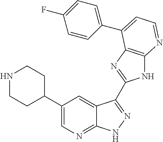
C1(C2=CN=C3C(=C2)C(C2=NC4=C(N2)N=CC=C4C2=CC=C(F)C=C2)=NN3)CCNCC1
